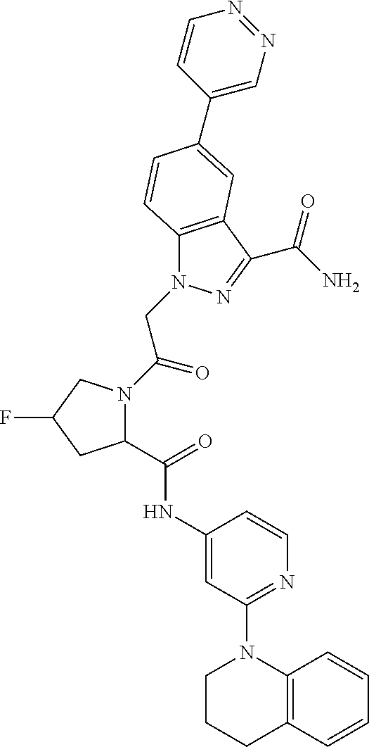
C1(C(NC2=CC(N3CCCC4=C3C=CC=C4)=NC=C2)=O)N(C(CN2C3=C(C(C(=O)N)=N2)C=C(C2=CN=NC=C2)C=C3)=O)CC(F)C1
